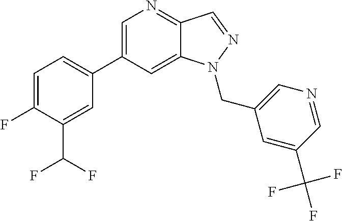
C1=C(C2=CC=C(F)C(C(F)F)=C2)C=C2C(=N1)C=NN2CC1=CN=CC(C(F)(F)F)=C1
